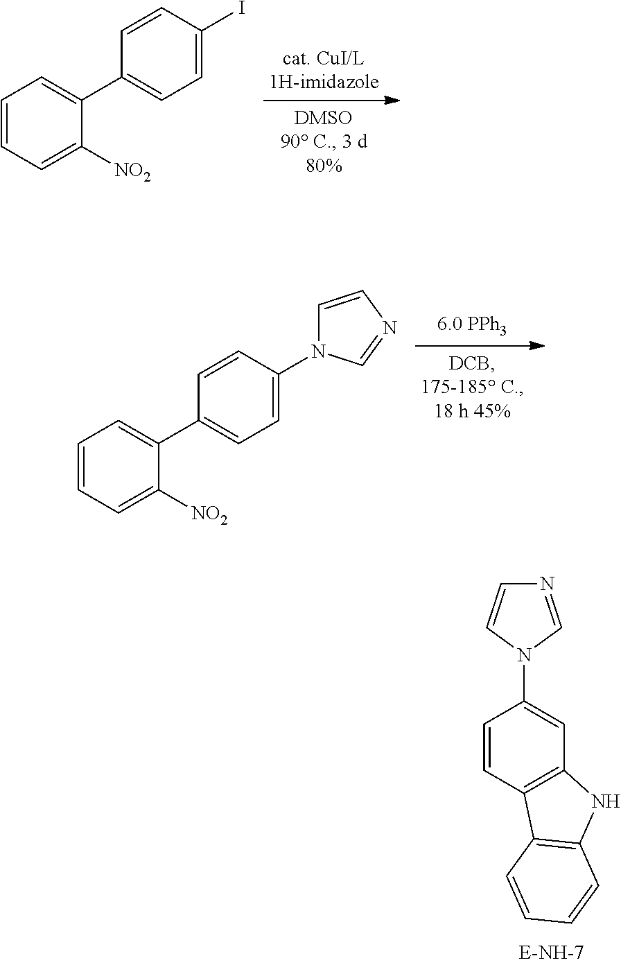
C1=CC=C([NO2])C(C2=CC=C(I)C=C2)=C1.C1=CC=C([NO2])C(C2=CC=C(N3C=CN=C3)C=C2)=C1.C1=CC2=C(C=C1N1C=NC=C1)NC1=C2C=CC=C1
